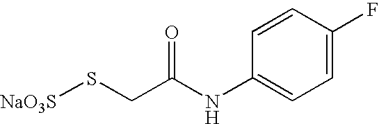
C1=C(F)C=CC(NC(CS[NaO3S])=O)=C1
